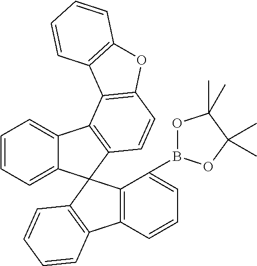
C1=CC=C2C(=C1)C1=C(C23C2=C(C4=C3C(B3OC(C)(C)C(C)(C)O3)=CC=C4)C=CC=C2)C=CC2=C1C1=C(O2)C=CC=C1
